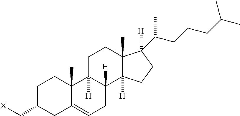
C1C(C[X])CC2=CCC3([H])C([H])(C2(C)C1)CCC1(C)C3([H])CCC1(C(CCCC(C)C)C)[H]
